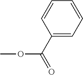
COC(=O)C1=CC=CC=C1
